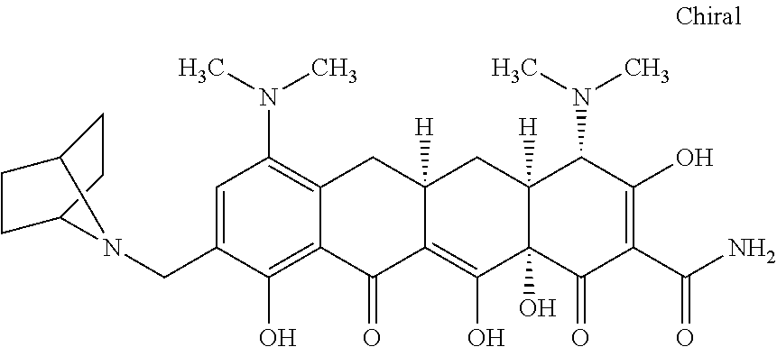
C1=C(CN2C3CCC2CC3)C(O)=C2C(=C1N(C)C)CC1([H])C(=C(O)C3(O)C([H])(C1)C(N(C)C)C(O)=C(C(N)=O)C3=O)C2=O
